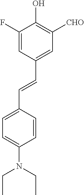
C1=C(C=CC2=CC([CHO])=C(O)C(F)=C2)C=CC(N(CC)CC)=C1
